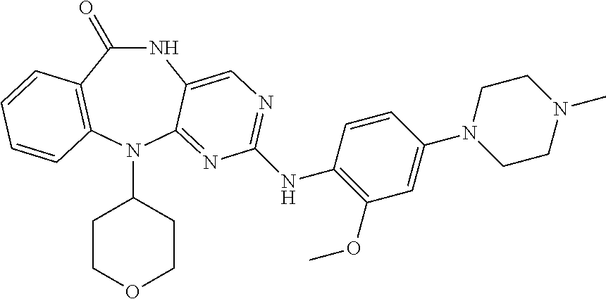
N1C(=O)C2=C(N(C3CCOCC3)C3=NC(NC4=C(OC)C=C(N5CCN(C)CC5)C=C4)=NC=C13)C=CC=C2
